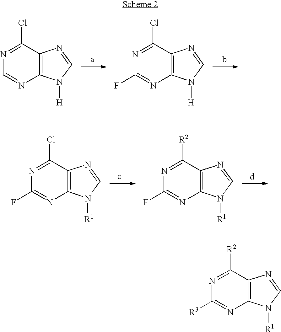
N1=C(Cl)C2=C(N=C1)N([H])C=N2.N1=C(Cl)C2=C(N=C1F)N([H])C=N2.N1=C(Cl)C2=C(N=C1F)N([R1])C=N2.N1=C([R2])C2=C(N=C1F)N([R1])C=N2.N1=C([R2])C2=C(N=C1[R3])N([R1])C=N2
